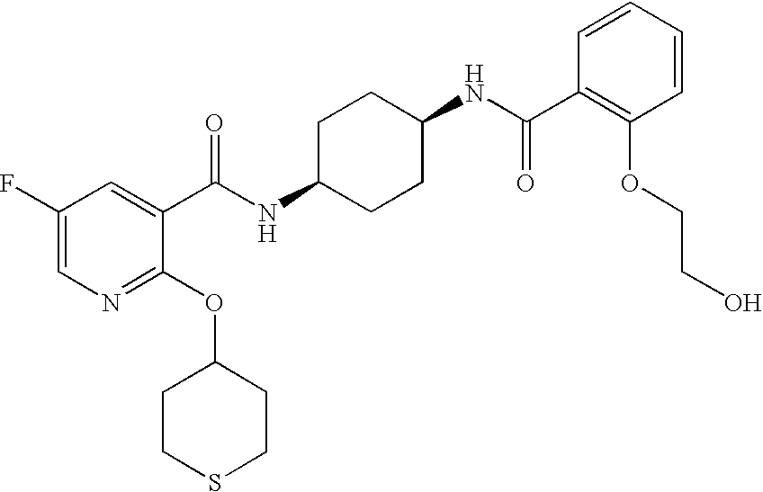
C1CSCCC1OC1=NC=C(F)C=C1C(NC1CCC(NC(=O)C2=C(OCCO)C=CC=C2)CC1)=O
